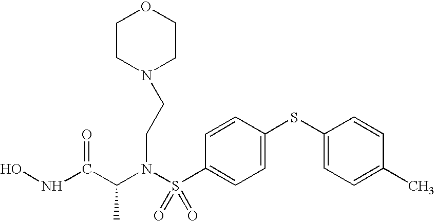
C(N(S(C1=CC=C(SC2=CC=C(C)C=C2)C=C1)(=O)=O)CCN1CCOCC1)(C(NO)=O)C
